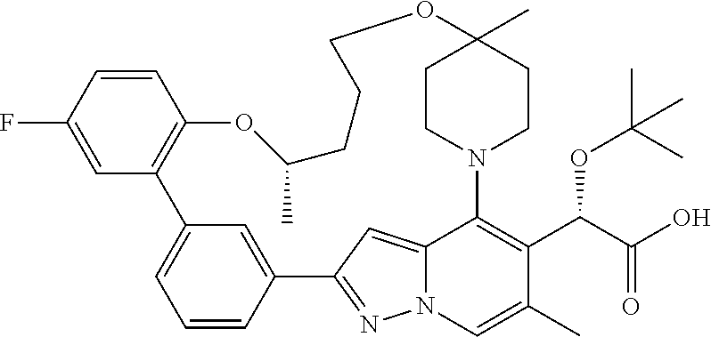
C1=CC(F)=CC2=C1OC(C)CCCOC1(C)CCN(C3=C(C(C(O)=O)OC(C)(C)C)C(C)=CN4N=C(C5=CC2=CC=C5)C=C43)CC1
